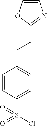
C1=CC(S(=O)(Cl)=O)=CC=C1CCC1=NC=CO1
